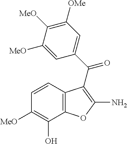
C12=C(C(O)=C([MeO])C=C1)OC(N)=C2C(C1=CC([OMe])=C([MeO])C([MeO])=C1)=O
